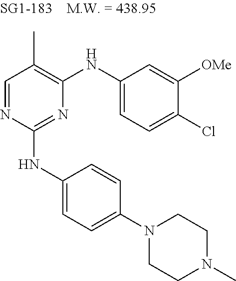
C1=NC(NC2=CC=C(N3CCN(C)CC3)C=C2)=NC(NC2=CC=C(Cl)C([OMe])=C2)=C1C
